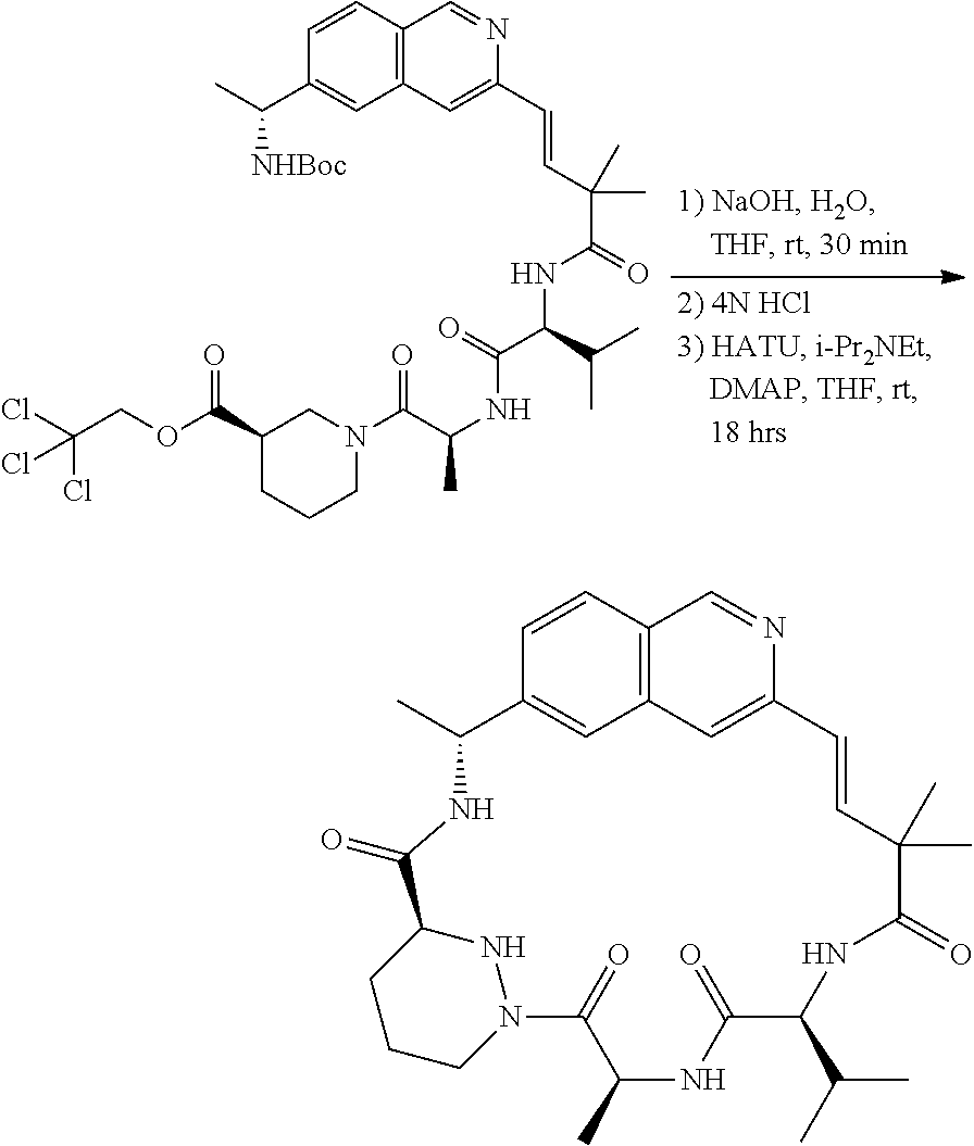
ClC(COC(C1CCCN(C(C(C)NC(=O)C(NC(C(C=CC2=CC3=C(C=N2)C=CC(C([NHBoc])C)=C3)(C)C)=O)C(C)C)=O)C1)=O)(Cl)Cl.N1C(=O)C(C)(C)C=CC2=CC3=C(C=N2)C=CC(=C3)C(C)NC(=O)C2NN(C(=O)C(C)NC(=O)C1C(C)C)CCC2
